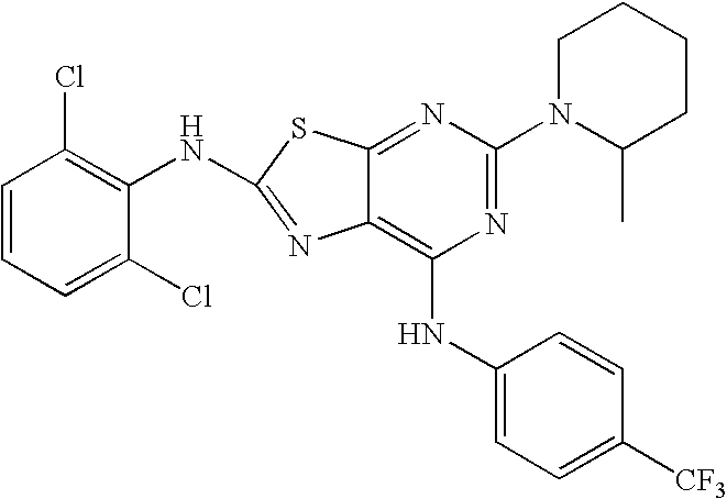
C1=CC=C(Cl)C(NC2=NC3=C(NC4=CC=C([CF3])C=C4)N=C(N4C(C)CCCC4)N=C3S2)=C1Cl
